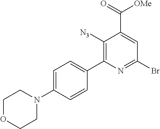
C1([N3])=C(C2=CC=C(N3CCOCC3)C=C2)N=C(Br)C=C1C(=O)[OMe]
